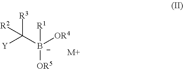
[Y]C([B-]([OR4])([OR5])[R1])([R3])[R2].[M+]
